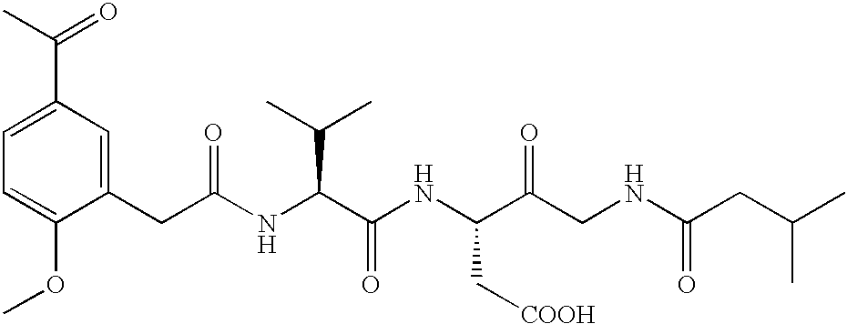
C1=C(OC)C(CC(NC(C(NC(C(CNC(CC(C)C)=O)=O)C[COOH])=O)C(C)C)=O)=CC(C(C)=O)=C1
